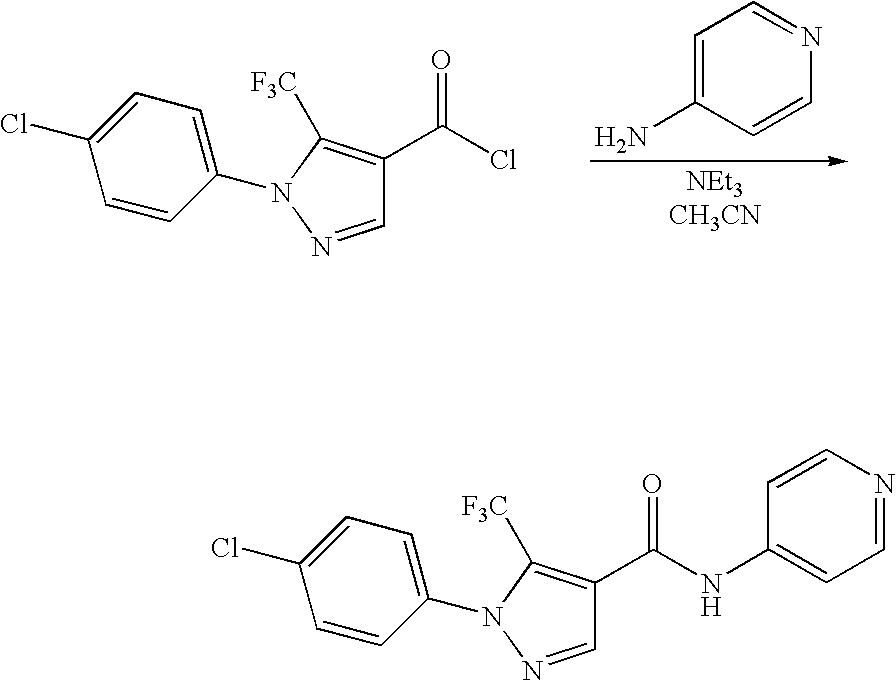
C1=NN(C2=CC=C(Cl)C=C2)C([F3C])=C1C(Cl)=O.C1=C(N)C=CN=C1.C1=NN(C2=CC=C(Cl)C=C2)C([F3C])=C1C(NC1=CC=NC=C1)=O
